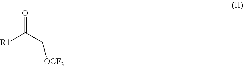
[R1]C(C[OCF3])=O
